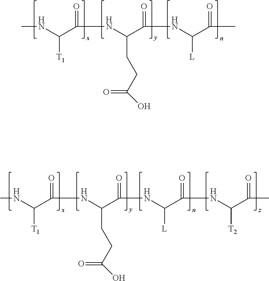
CNC(C(NC(C(=O)NC(C(C)=O)[L])CCC(=O)O)=O)[T1].CNC(C(NC(C(=O)NC(C(NC(C(C)=O)[T2])=O)[L])CCC(=O)O)=O)[T1]
